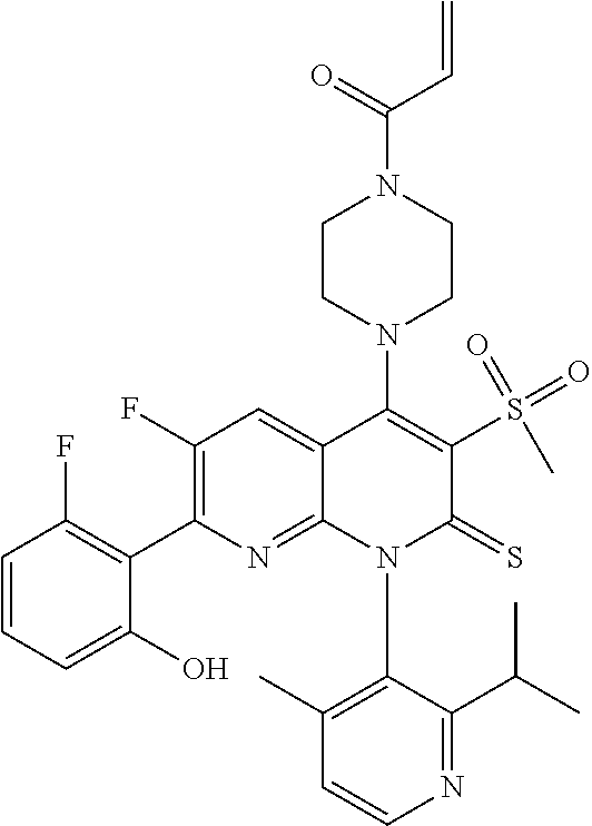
C1=CN=C(C(C)C)C(N2C(=S)C(S(=O)(=O)C)=C(N3CCN(C(=O)C=C)CC3)C3=CC(F)=C(C4=C(F)C=CC=C4O)N=C23)=C1C
